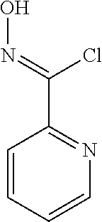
C1=CC=CN=C1C(=NO)Cl
